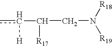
cc([H])C(CN([R18])[R19])[R17]
